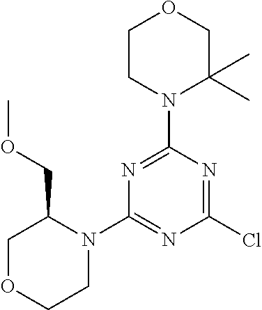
N1=C(N2C(C)(C)COCC2)N=C(Cl)N=C1N1C(COC)COCC1
